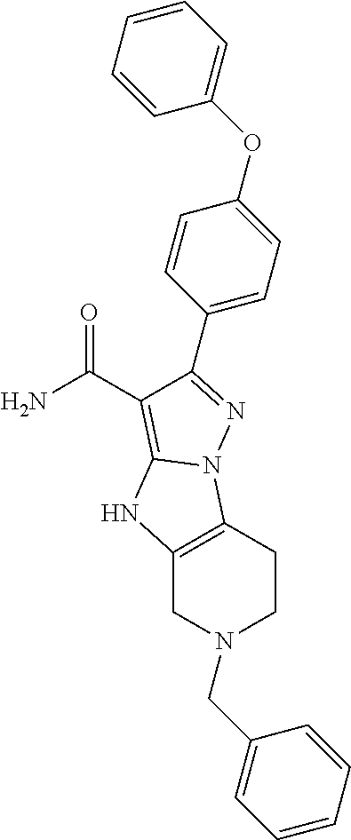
C1(C2=NN3C4=C(CN(CC5=CC=CC=C5)CC4)NC3=C2C(N)=O)=CC=C(OC2=CC=CC=C2)C=C1
